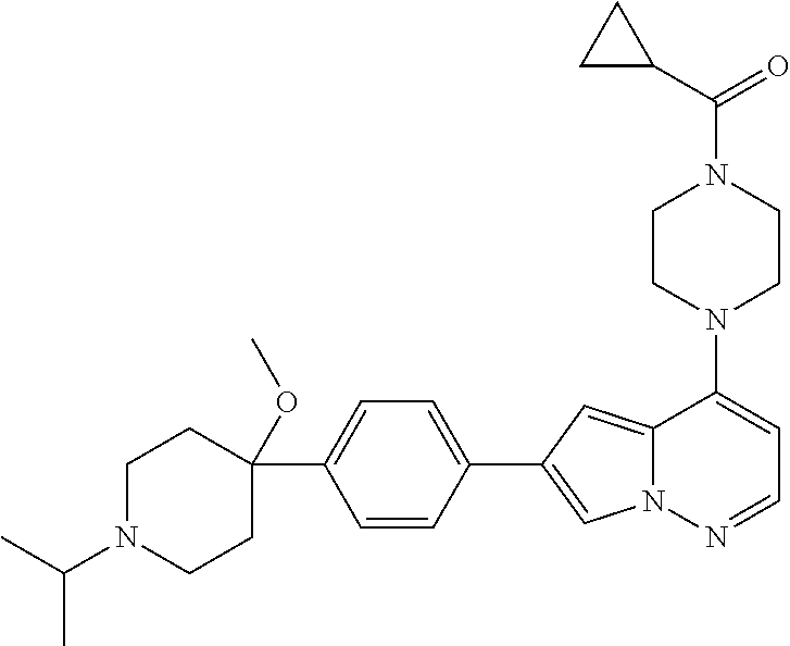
N1(C2=CC=NN3C2=CC(C2=CC=C(C4(OC)CCN(C(C)C)CC4)C=C2)=C3)CCN(C(=O)C2CC2)CC1
